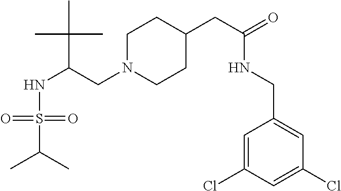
O=S(NC(C(C)(C)C)CN1CCC(CC(NCC2=CC(Cl)=CC(Cl)=C2)=O)CC1)(=O)C(C)C
